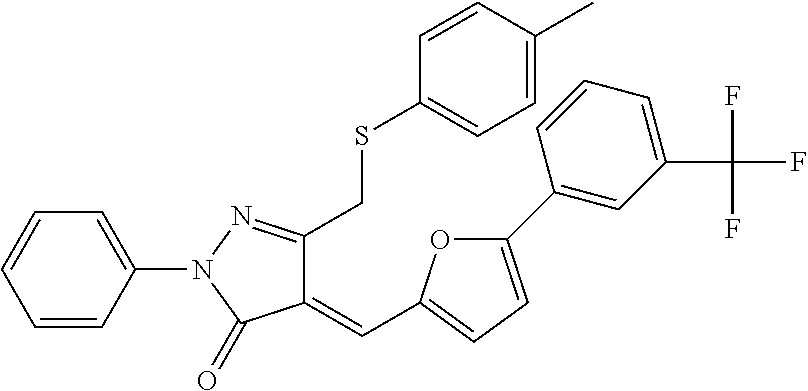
C1=CC(N2C(=O)C(=CC3=CC=C(C4=CC(C(F)(F)F)=CC=C4)O3)C(CSC3=CC=C(C)C=C3)=N2)=CC=C1
